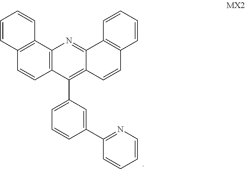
C12=C(C3=C(C=C1)C=CC=C3)N=C1C(=C2C2=CC=CC(C3=NC=CC=C3)=C2)C=CC2=C1C=CC=C2
